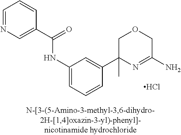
Cl.N(C1=CC=CC(C2(C)N=C(N)COC2)=C1)C(C1=CN=CC=C1)=O
